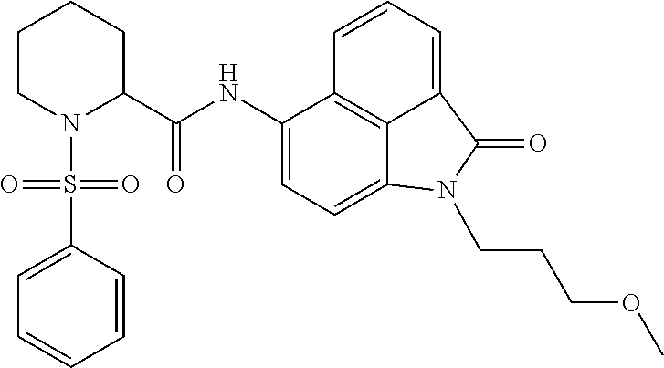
C1(NC(C2CCCCN2S(C2=CC=CC=C2)(=O)=O)=O)=CC=C2C3=C1C=CC=C3C(=O)N2CCCOC
